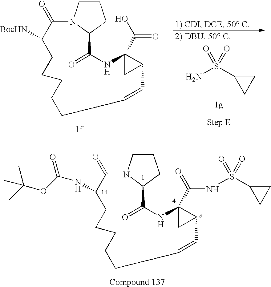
N1C(=O)C2N(CCC2)C(=O)C(NC(OC(C)(C)C)=O)CCCCCC=CC2C1(C(=O)NS(C1CC1)(=O)=O)C2.O=S(=O)(C1CC1)N.N1C(=O)C2N(CCC2)C(=O)C([BocHN])CCCCCC=CC2C1(C(O)=O)C2
